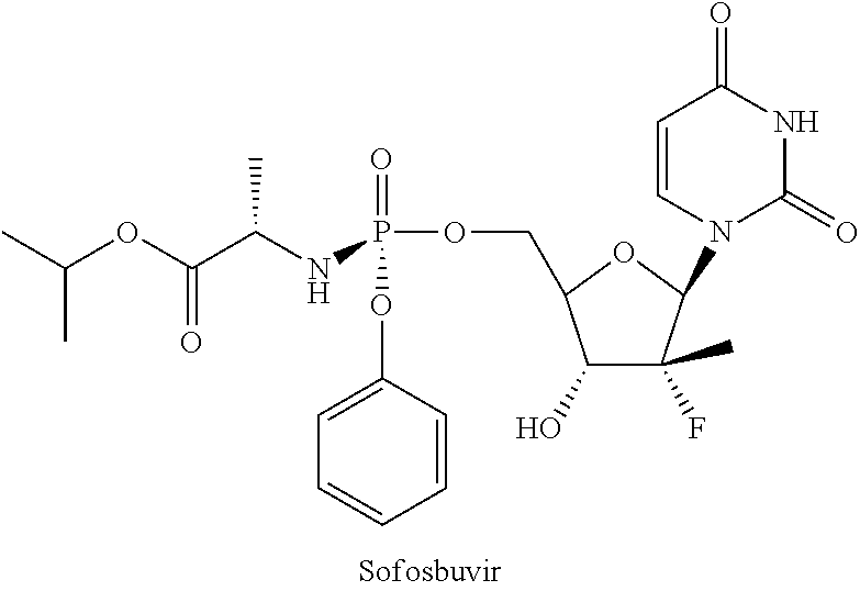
CC(OC(C(NP(OCC1C(O)C(F)(C)C(N2C(=O)NC(=O)C=C2)O1)(OC1=CC=CC=C1)=O)C)=O)C
